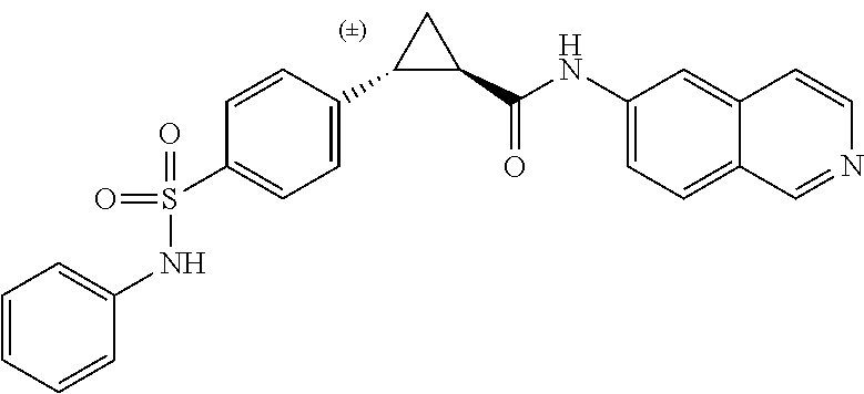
S(C1=CC=C(C2C(C(NC3=CC=C4C(=C3)C=CN=C4)=O)C2)C=C1)(=O)(=O)NC1=CC=CC=C1
